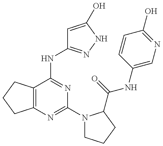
C12=C(C(NC3=NNC(O)=C3)=NC(N3CCCC3C(=O)NC3=CN=C(O)C=C3)=N1)CCC2
